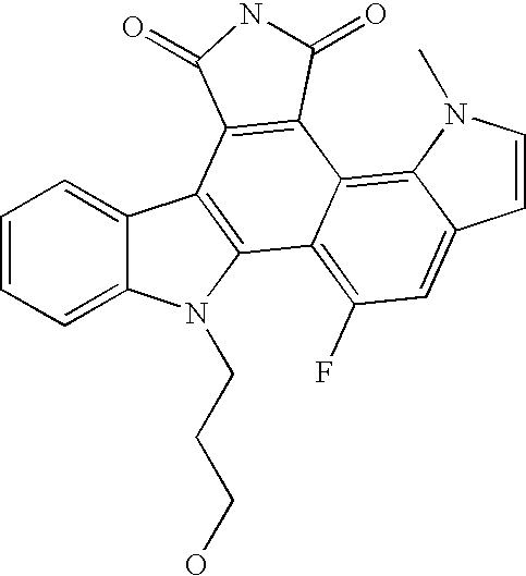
C1=CC=C2C(=C1)C1=C(N2CCCO)C2=C(F)C=C3C(=C2C2=C1C(=O)NC2=O)N(C)C=C3
